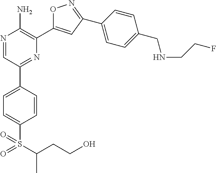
N1=CC(C2=CC=C(S(C(CCO)C)(=O)=O)C=C2)=NC(C2=CC(C3=CC=C(CNCCF)C=C3)=NO2)=C1N
